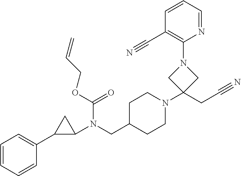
C1(N(CC2CCN(C3(CC#N)CN(C4=C(C#N)C=CC=N4)C3)CC2)C(=O)OCC=C)CC1C1=CC=CC=C1
